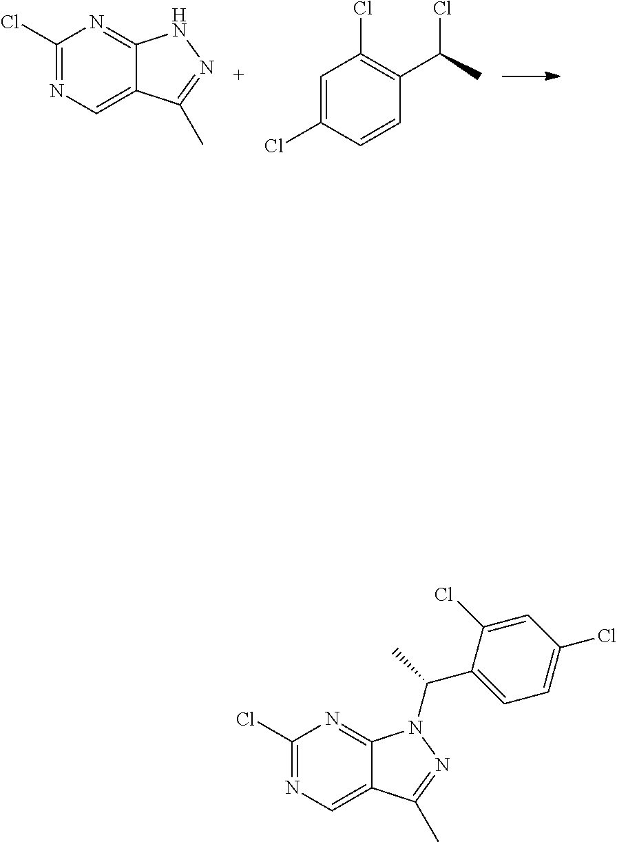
C1=C(Cl)C=CC(C(C)Cl)=C1Cl.C1(Cl)=NC=C2C(=N1)NN=C2C.C1=C(Cl)C(C(N2C3=NC(Cl)=NC=C3C(C)=N2)C)=CC=C1Cl
